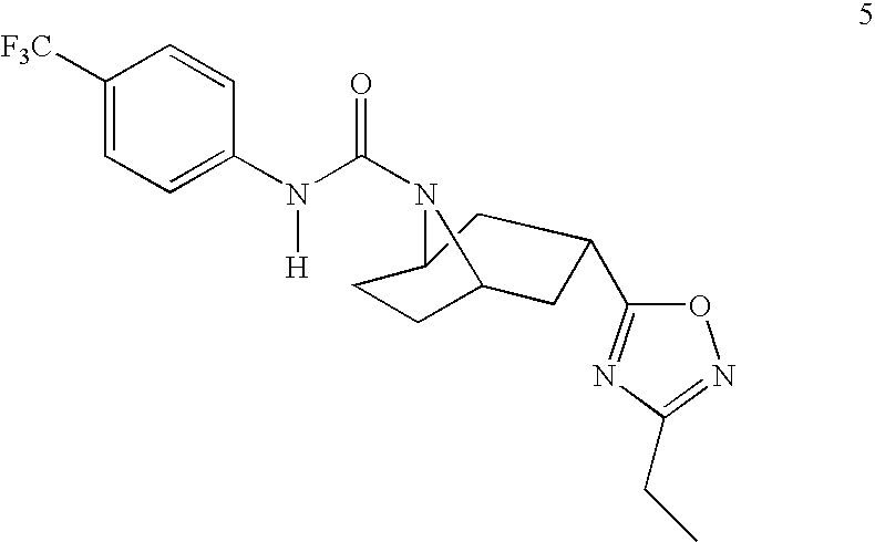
C1([F3C])=CC=C(N(C(=O)N2C3CCC2CC(C2=NC(CC)=NO2)C3)[H])C=C1
